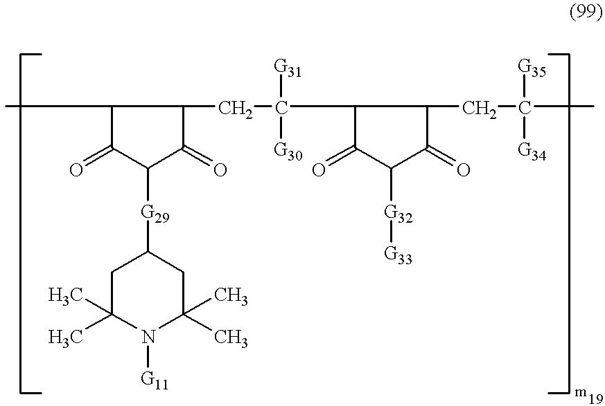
CC1C(=O)C([G29]C2CC(C)(C)N([G11])C(C)(C)C2)C(=O)C1CC(C1C(=O)C([G32][G33])C(=O)C1CC(C)([G35])[G34])([G31])[G30]
